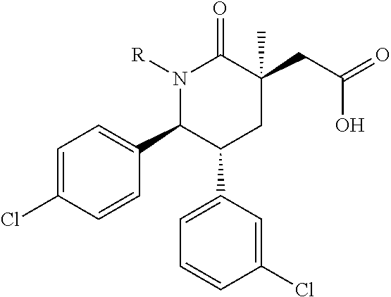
C1=C(Cl)C=CC(C2C(C3=CC=CC(Cl)=C3)CC(CC(O)=O)(C)C(=O)N2[R])=C1
